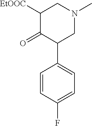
C1=C(F)C=CC(C2C(=O)C([EtOOC])CN(C)C2)=C1
